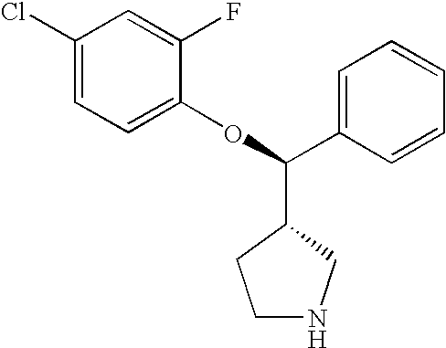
C1(Cl)=CC=C(OC(C2CCNC2)C2=CC=CC=C2)C(F)=C1
